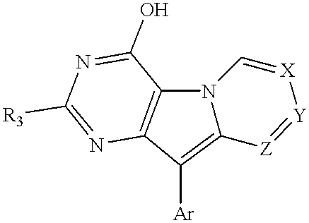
C12=C([Ar])C3=C(N1C=[X][Y]=[Z]2)C(O)=NC([R3])=N3
